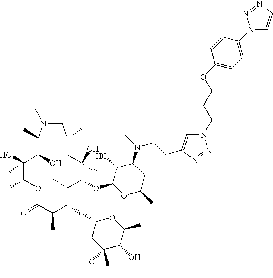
C1(O)(C)C(CC)OC(=O)C(C)C(OC2CC(OC)(C)C(O)C(C)O2)C(C)C(OC2C(O)C(N(CCC3=CN(CCCOC4=CC=C(N5C=CN=N5)C=C4)N=N3)C)CC(C)O2)C(C)(O)CC(C)CN(C)C(C)C1O
